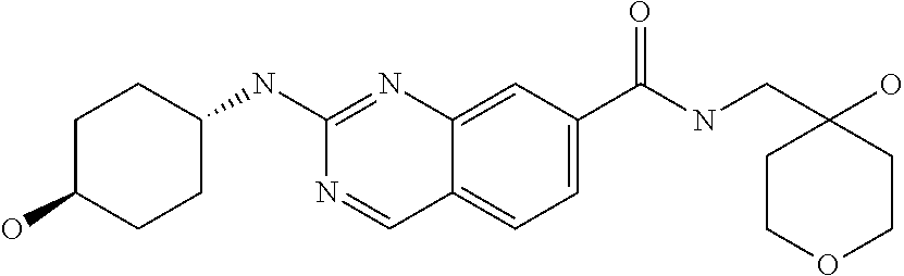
C1(O)CCC(NC2=NC3=CC(C(NCC4(O)CCOCC4)=O)=CC=C3C=N2)CC1
